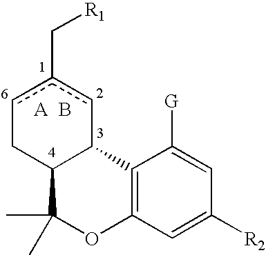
c1c(C[R1])cC2C(C1)C(C)(C)OC1=C2C([G])=CC([R2])=C1.B
